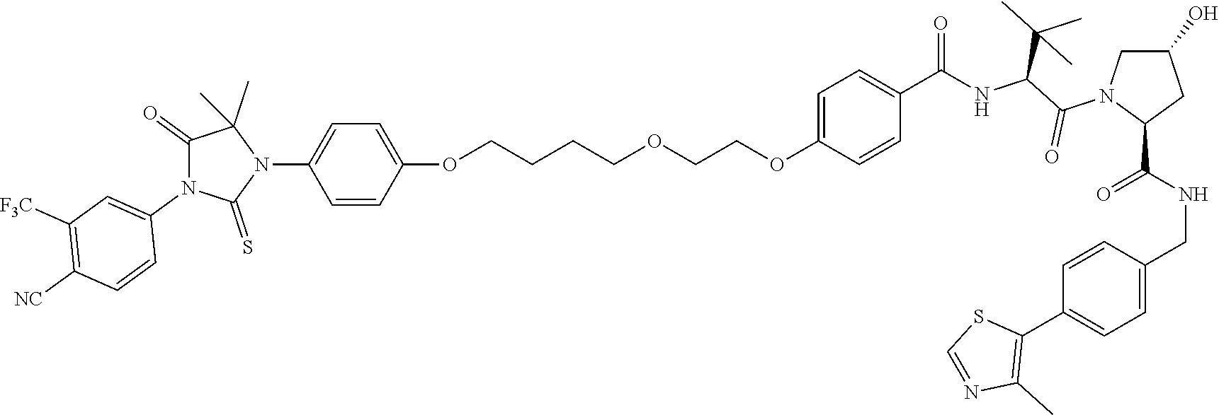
C(OCCCCOC1=CC=C(N2C(C)(C)C(=O)N(C3=CC([F3C])=C([NC])C=C3)C2=S)C=C1)COC1=CC=C(C(=O)NC(C(N2C(C(NCC3=CC=C(C4=C(C)N=CS4)C=C3)=O)CC(O)C2)=O)C(C)(C)C)C=C1
